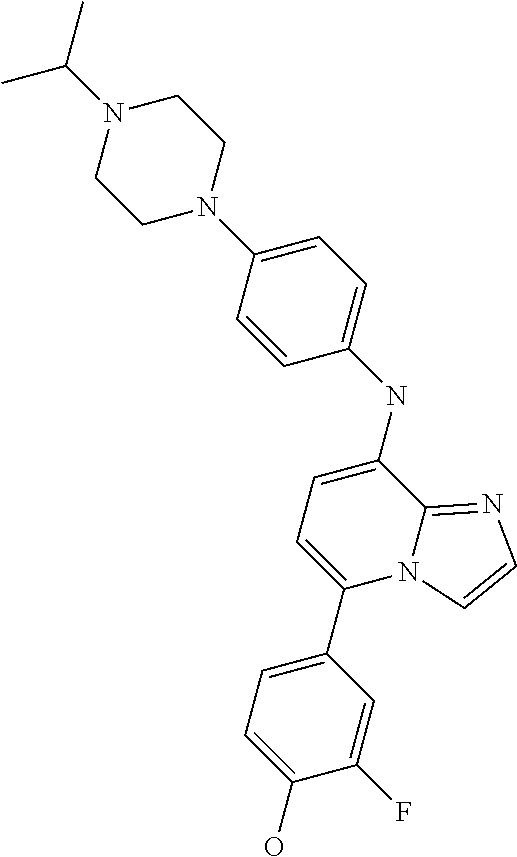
C1(C2=CC=C(O)C(F)=C2)=CC=C(NC2=CC=C(N3CCN(C(C)C)CC3)C=C2)C2=NC=CN12
